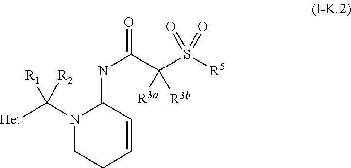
N1(C([R1])([Het])[R2])CCC=CC1=NC(C(S([R5])(=O)=O)([R3b])[R3a])=O
